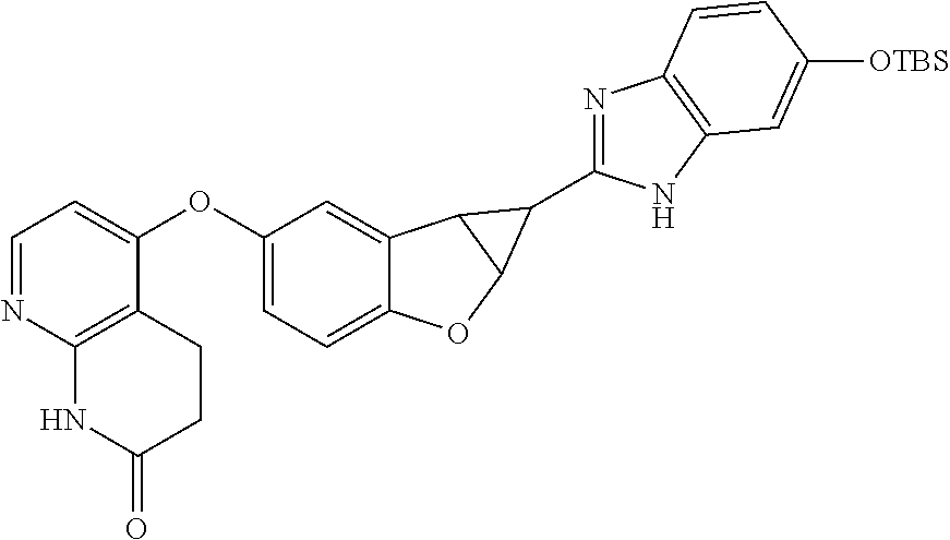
C1=NC2=C(C(OC3=CC=C4C(=C3)C3C(O4)C3C3=NC4=C(N3)C=C([OTBS])C=C4)=C1)CCC(=O)N2
